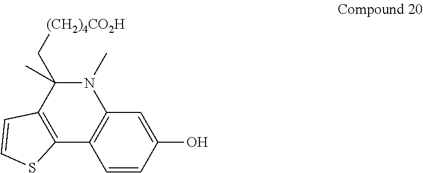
C1=CC(O)=CC2=C1C1=C(C(C[(CH2)4CO2H])(C)N2C)C=CS1
